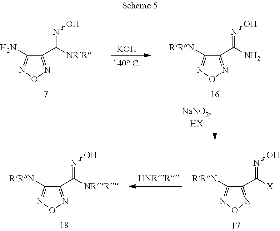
[KOH].C1(C([NRR])=NO)=NON=C1N.C1(C(N)=NO)=NON=C1[RRN].C1(C([NRR])=NO)=NON=C1[RRN].C1(C([X])=NO)=NON=C1[RRN]
